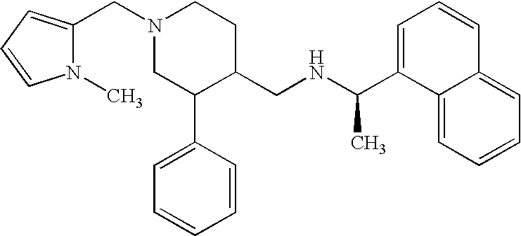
N1(CC2=CC=CN2C)CC(C2=CC=CC=C2)C(CNC(C2=CC=CC3=CC=CC=C23)C)CC1
